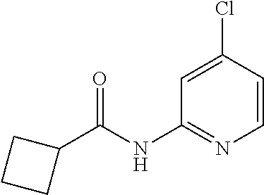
C1=C(Cl)C=CN=C1NC(=O)C1CCC1
